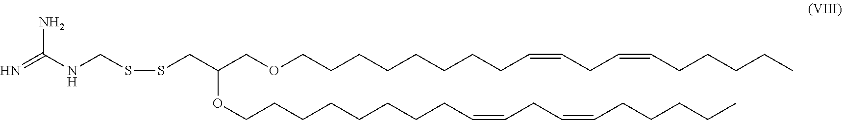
N=C(NCSSCC(OCCCCCCCCC=CCC=CCCCCC)COCCCCCCCCC=CCC=CCCCCC)N
